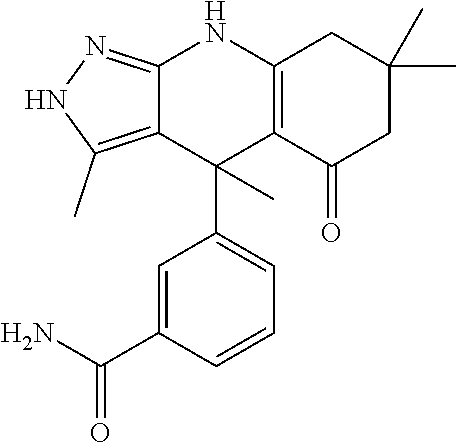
C12=C(C(=O)CC(C)(C)C1)C(C1=CC=CC(C(N)=O)=C1)(C)C1=C(C)NN=C1N2
